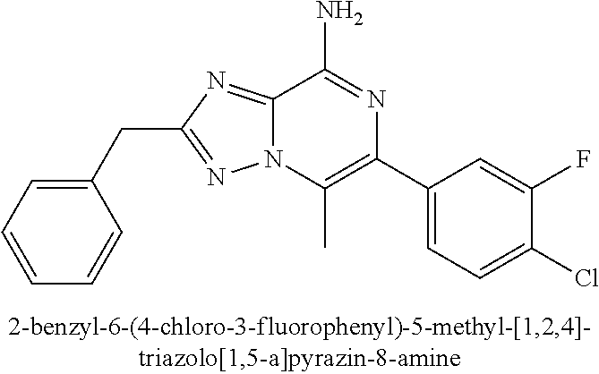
C12=NC(CC3=CC=CC=C3)=NN1C(C)=C(C1=CC=C(Cl)C(F)=C1)N=C2N
